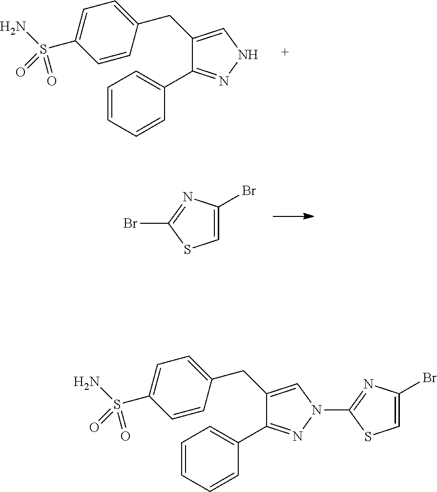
C1(CC2=CC=C(S(N)(=O)=O)C=C2)=CNN=C1C1=CC=CC=C1.C1=C(Br)N=C(Br)S1.C1(CC2=CC=C(S(N)(=O)=O)C=C2)=CN(C2=NC(Br)=CS2)N=C1C1=CC=CC=C1
